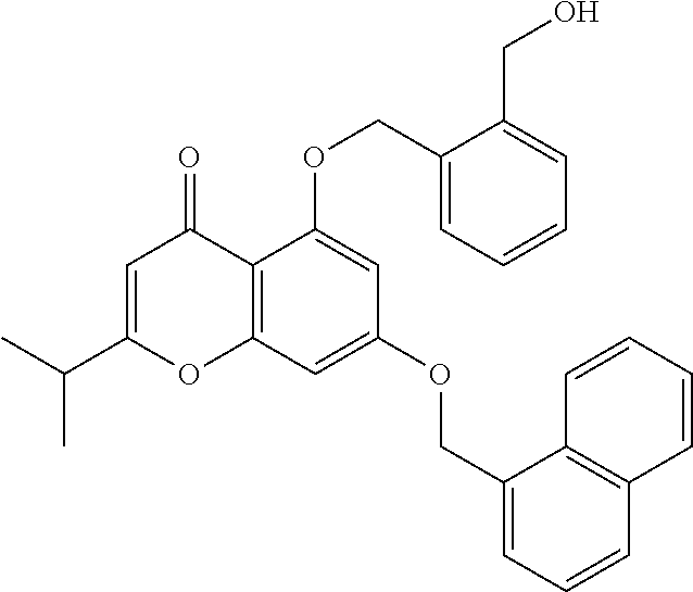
C12=C(C=C(OCC3=CC=CC4=C3C=CC=C4)C=C1OCC1=CC=CC=C1CO)OC(C(C)C)=CC2=O
